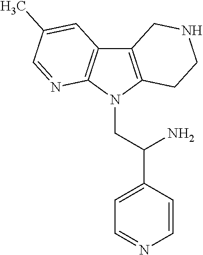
C12=C(N(CC(C3=CC=NC=C3)N)C3=C1C=C(C)C=N3)CCNC2
